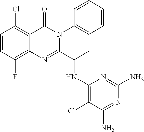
C1=CC(F)=C2C(=C1Cl)C(=O)N(C1=CC=CC=C1)C(C(C)NC1=C(Cl)C(N)=NC(N)=N1)=N2
